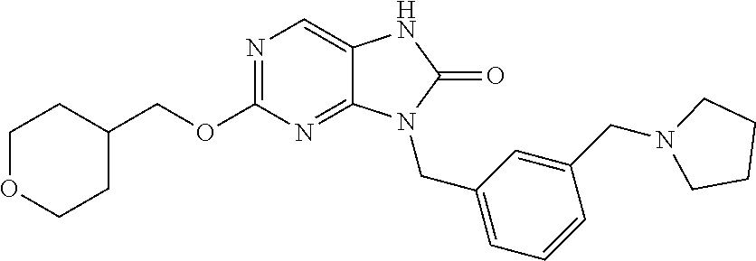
N1=C(OCC2CCOCC2)N=C2C(=C1)NC(=O)N2CC1=CC=CC(CN2CCCC2)=C1
